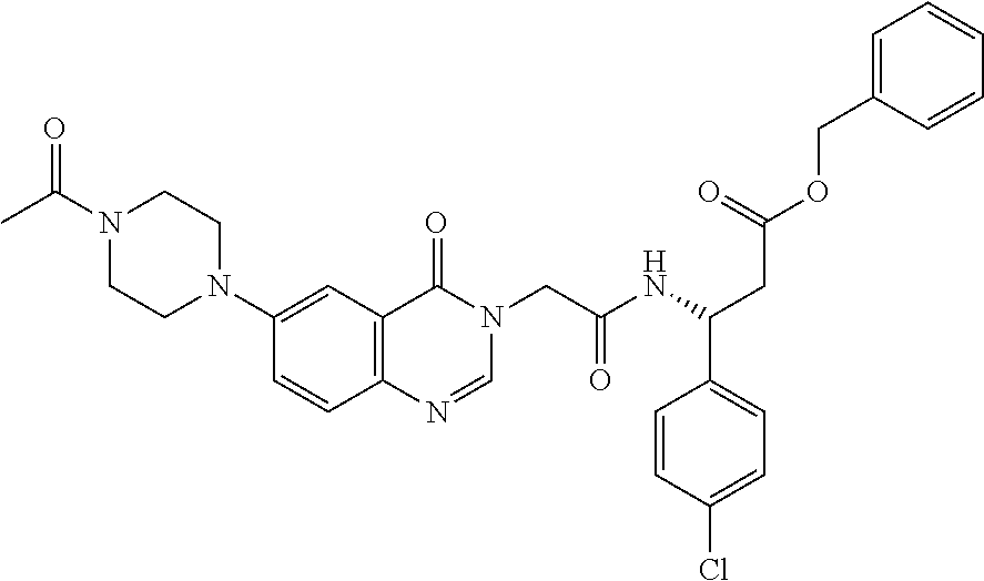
C1=CC2=C(C=C1N1CCN(C(C)=O)CC1)C(=O)N(CC(NC(CC(OCC1=CC=CC=C1)=O)C1=CC=C(Cl)C=C1)=O)C=N2
